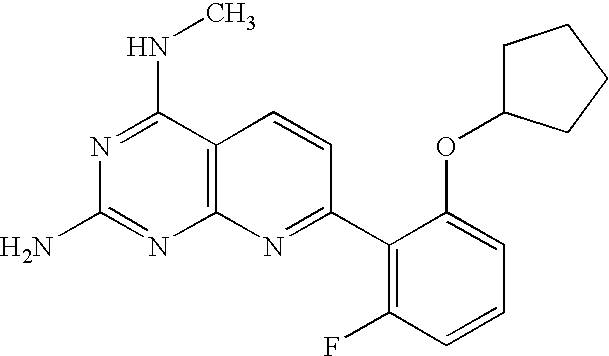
N1=C(NC)C2=C(N=C1N)N=C(C1=C(F)C=CC=C1OC1CCCC1)C=C2
